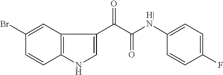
C1([H|N]C(C(C2=CNC3=C2C=C(Br)C=C3)=O)=O)=CC=C(F)C=C1
